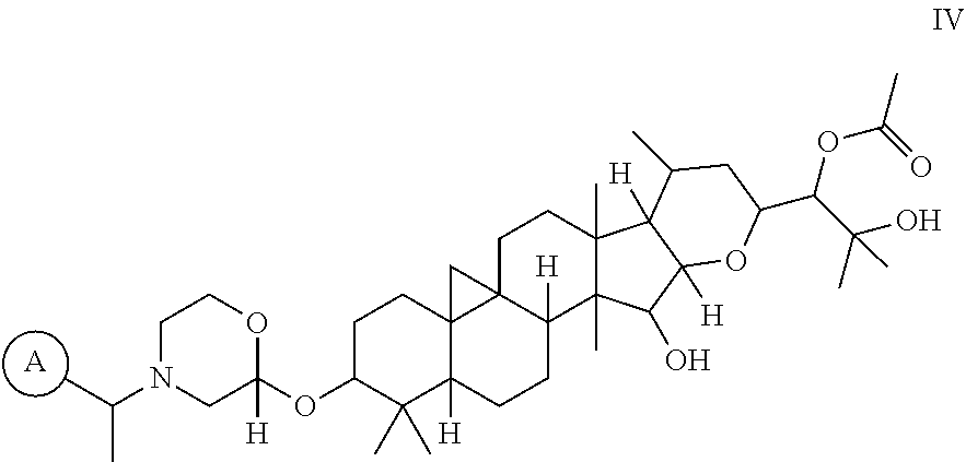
[A].O1C(OC2CCC34C([H])(C2(C)C)CCC2([H])C3(CCC3(C)C2(C)C(O)C2([H])C3([H])C(C)CC(C(C(C)(O)C)OC(C)=O)O2)C4)([H])CN(C(C)C)CC1
